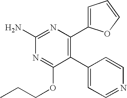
C1(C2=CC=NC=C2)=C(C2=CC=CO2)N=C(N)N=C1OCCC
